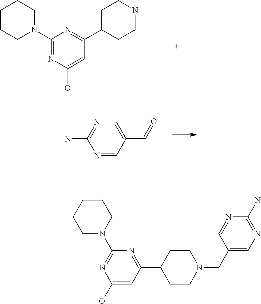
C1(N2CCCCC2)=NC(O)=CC(C2CCNCC2)=N1.N1=C(N)N=CC(C=O)=C1.C1C(C2=NC(N3CCCCC3)=NC(O)=C2)CCN(CC2=CN=C(N)N=C2)C1
